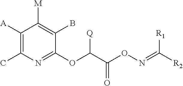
C1([A])=C(C)N=C(OC(C(ON=C([R2])[R1])=O)[Q])C(B)=C1[M]
